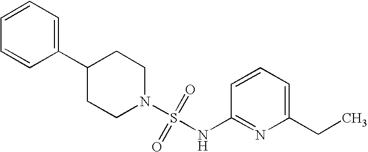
C1(C2=CC=CC=C2)CCN(S(=O)(=O)NC2=NC(CC)=CC=C2)CC1
